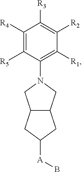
C1([R4])=C([R5])C(N2CC3C(C2)CC([A]B)C3)=C([R1])C([R2])=C1[R3]
